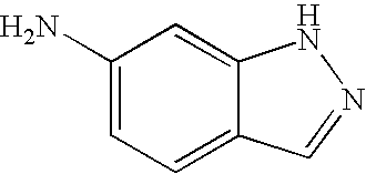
C1(N)=CC=C2C(=C1)NN=C2
